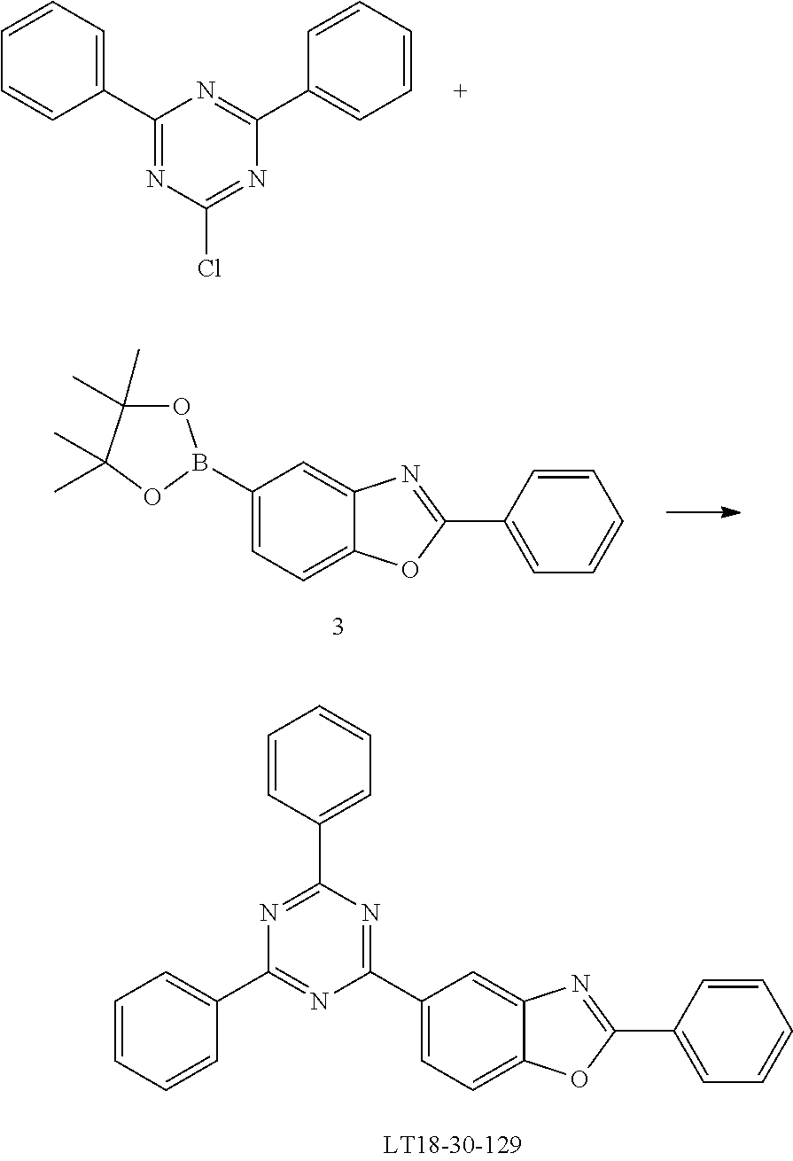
C1=C(C2=NC(Cl)=NC(C3=CC=CC=C3)=N2)C=CC=C1.C1(B2OC(C)(C)C(C)(C)O2)=CC=C2C(=C1)N=C(C1=CC=CC=C1)O2.C1(C2=NC(C3=CC=CC=C3)=NC(C3=CC=CC=C3)=N2)=CC=C2C(=C1)N=C(C1=CC=CC=C1)O2
